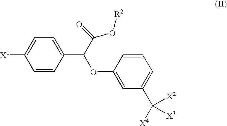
C1=CC(C(OC2=CC(C([X4])([X2])[X3])=CC=C2)C(=O)O[R2])=CC=C1[X1]
